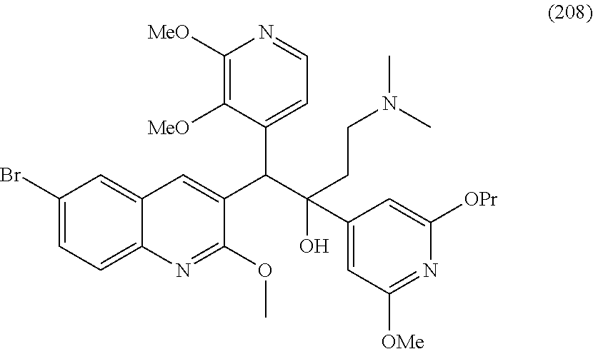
C1(Br)=CC=C2C(=C1)C=C(C(C(O)(C1=CC([OMe])=NC([OPr])=C1)CCN(C)C)C1=CC=NC([MeO])=C1[MeO])C(OC)=N2
